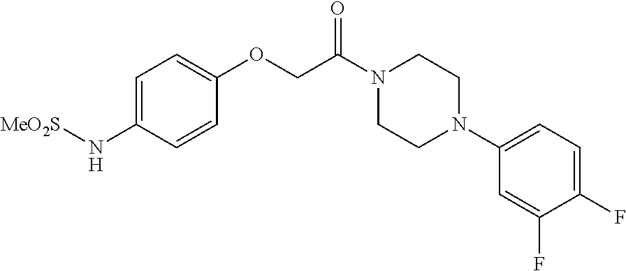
C1=C(N[MeO2S])C=CC(OCC(N2CCN(C3=CC=C(F)C(F)=C3)CC2)=O)=C1
